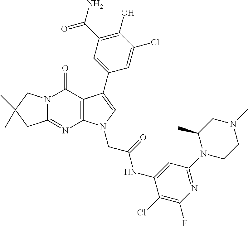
C12=NC3=C(C(=O)N1CC(C)(C)C2)C(C1=CC(C(N)=O)=C(O)C(Cl)=C1)=CN3CC(=O)NC1=CC(N2CCN(C)CC2C)=NC(F)=C1Cl
